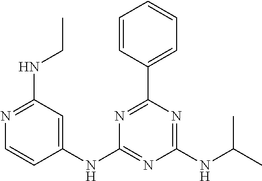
C1(NC2=CC(NCC)=NC=C2)=NC(NC(C)C)=NC(C2=CC=CC=C2)=N1
